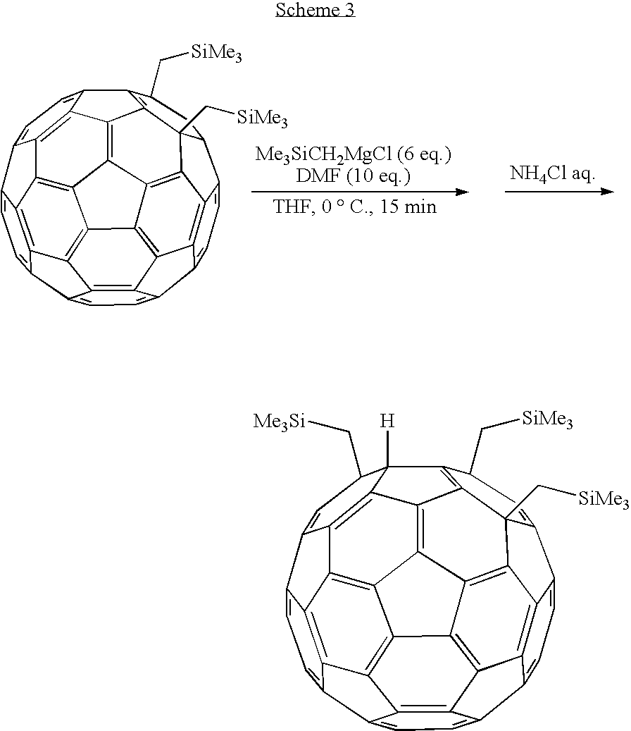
C1=C2C3=C4C(=C1)C1=CC=C5C6=C1C4=C1C4=C3C3(C[SiMe3])C2=CC(C[SiMe3])C2=C3C3=C4C4=C7C8=C(C6=C14)C5=CC=C8C1=CC(C[Me3Si])C2([H])C3=C71.C1=C2C3=C4C(=C1)C1=CC=C5C6=C1C4=C1C4=C3C3(C[SiMe3])C2CC(C[SiMe3])C2=C3C3=C4C4=C7C8=C(C6=C14)C5=CC=C8C1=CC=C2C3=C71
